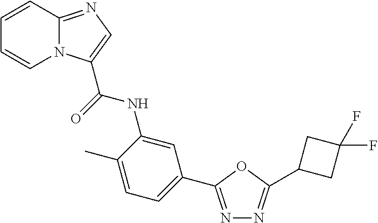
C1=CC2=NC=C(C(=O)NC3=CC(C4=NN=C(C5CC(F)(F)C5)O4)=CC=C3C)N2C=C1
